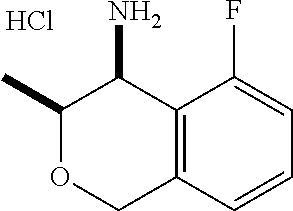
C12=C(C(N)C(C)OC1)C(F)=CC=C2.Cl
